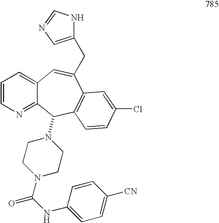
C12=CC=CN=C1C(N1CCN(C(NC3=CC=C([CN])C=C3)=O)CC1)C1=C(C(CC3=CN=CN3)=C2)C=C(Cl)C=C1
